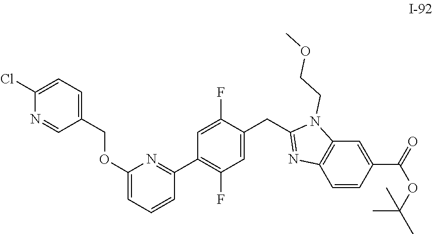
C1=C(C(=O)OC(C)(C)C)C=CC2=C1N(CCOC)C(CC1=CC(F)=C(C3=NC(OCC4=CC=C(Cl)N=C4)=CC=C3)C=C1F)=N2
